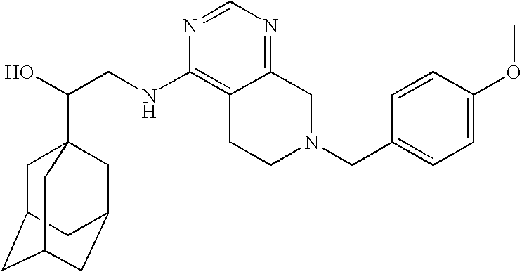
C(CNC1=C2C(=NC=N1)CN(CC1=CC=C(OC)C=C1)CC2)(O)C12CC3CC(CC(C1)C3)C2
